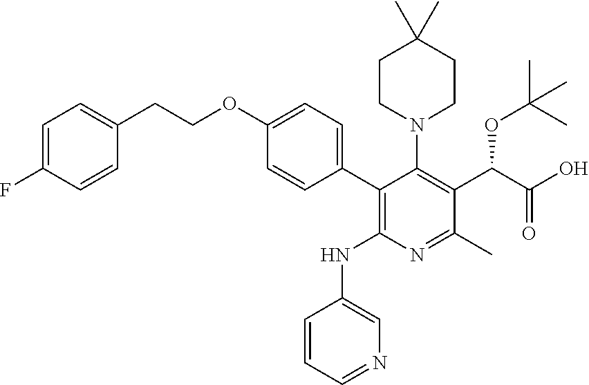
C1(C2=CC=C(OCCC3=CC=C(F)C=C3)C=C2)=C(NC2=CN=CC=C2)N=C(C)C(C(C(O)=O)OC(C)(C)C)=C1N1CCC(C)(C)CC1
